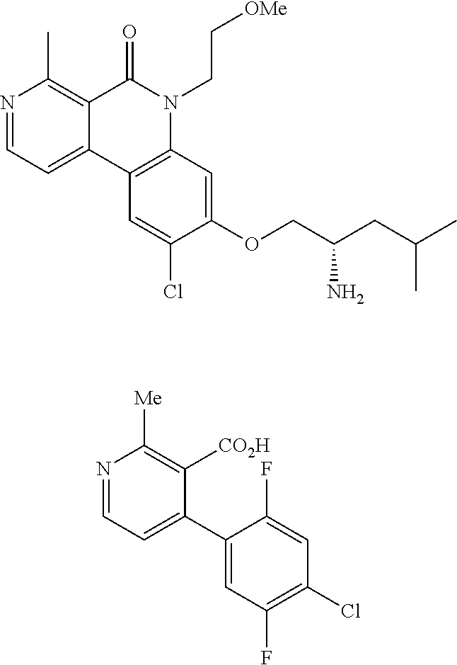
N1=CC=C2C(=C1C)C(=O)N(CC[OMe])C1=C2C=C(Cl)C(OCC(CC(C)C)N)=C1.N1=CC=C(C2=CC(F)=C(Cl)C=C2F)C([CO2H])=C1[Me]
